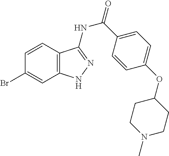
BrC1=CC2=C(C=C1)C(NC(C1=CC=C(OC3CCN(C)CC3)C=C1)=O)=NN2
